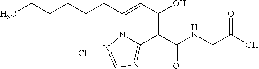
Cl.C(C1=CC(O)=C(C(NCC(O)=O)=O)C2=NC=NN12)CCCCC
